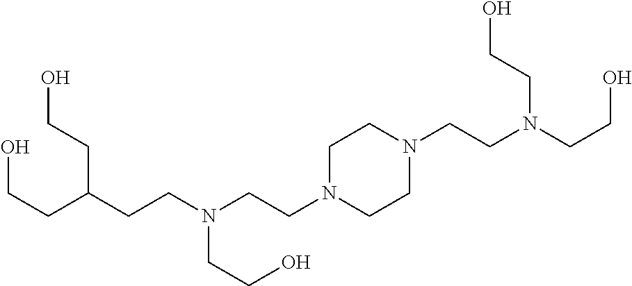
C(C(CCN(CCN1CCN(CCN(CCO)CCO)CC1)CCO)CCO)CO
